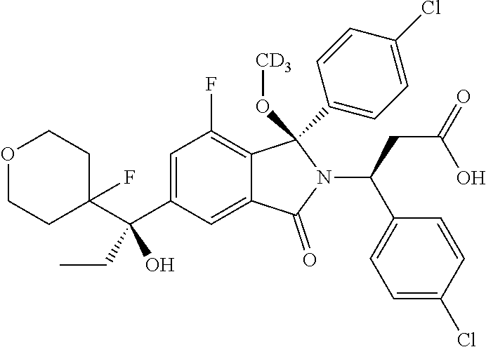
O1CCC(C(C2=CC(F)=C3C(=C2)C(=O)N(C(CC(=O)O)C2=CC=C(Cl)C=C2)C3(O[CD3])C2=CC=C(Cl)C=C2)(O)CC)(F)CC1
